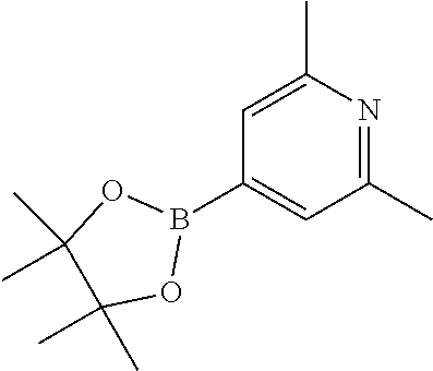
C1=C(C)N=C(C)C=C1B1OC(C)(C)C(C)(C)O1
